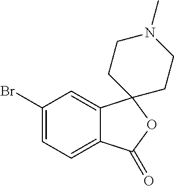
BrC1=CC=C2C(=C1)C1(OC2=O)CCN(C)CC1
